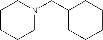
C1CCCN(CC2CCCCC2)C1
